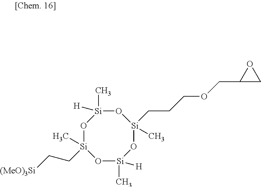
O1[Si](C)(CC[(MeO)3Si])O[Si]([H])(C)O[Si](CCCOCC2CO2)(C)O[Si]1([H])C
